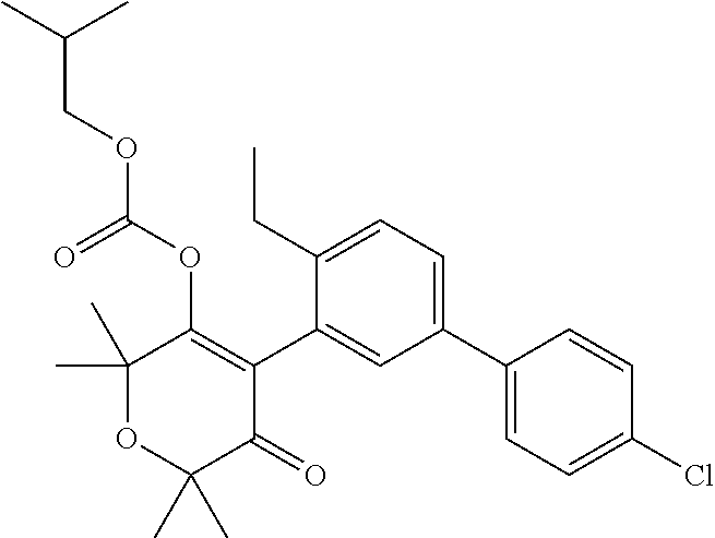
C1(C)(C)OC(C)(C)C(=O)C(C2=CC(C3=CC=C(Cl)C=C3)=CC=C2CC)=C1OC(OCC(C)C)=O
